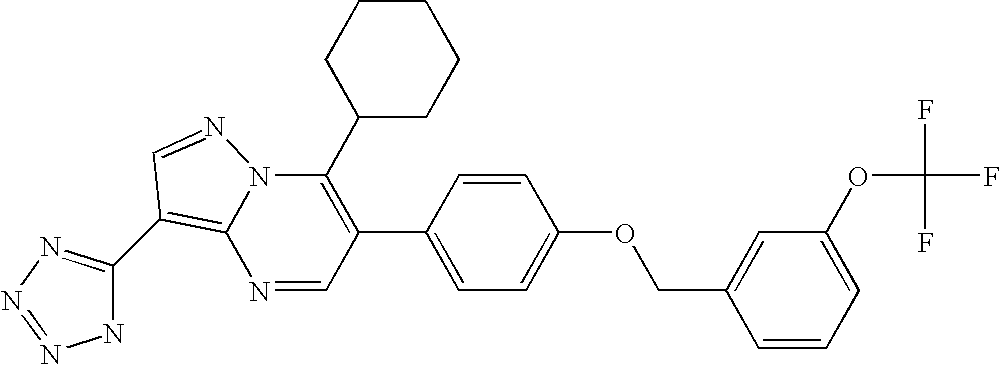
N1=CC(C2=CC=C(OCC3=CC(OC(F)(F)F)=CC=C3)C=C2)=C(C2CCCCC2)N2C1=C(C1=NN=NN1)C=N2
